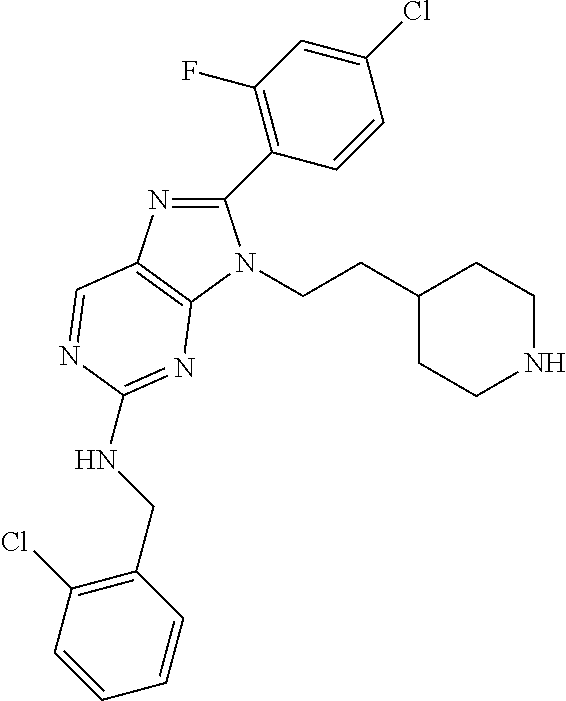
C1(C2=C(F)C=C(Cl)C=C2)=NC2=C(N1CCC1CCNCC1)N=C(NCC1=C(Cl)C=CC=C1)N=C2
